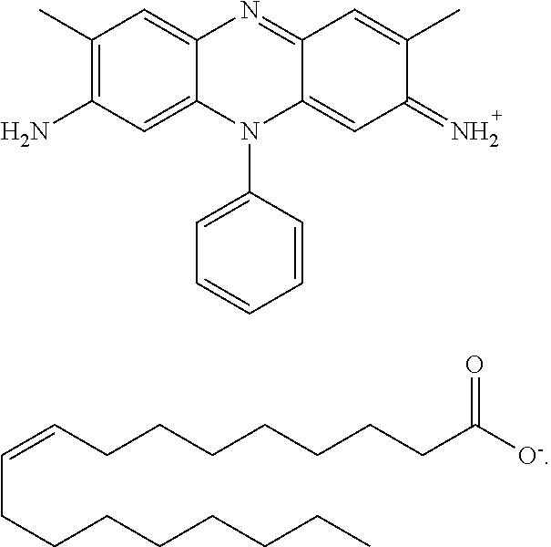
C1(C)=C(N)C=C2C(=C1)N=C1C(=CC(=N)C(C)=C1)N2C1=CC=CC=C1.C(=CCCCCCCCC([O-])=O)CCCCCCCC
